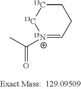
[15N+]1(C(C)=O)=CCC[13C][13C]1
